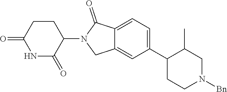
C1=C(C2C(C)CN([Bn])CC2)C=C2C(=C1)C(=O)N(C1C(=O)NC(=O)CC1)C2
